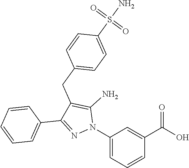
C1(N2C(N)=C(CC3=CC=C(S(N)(=O)=O)C=C3)C(C3=CC=CC=C3)=N2)=CC=CC(C(O)=O)=C1
